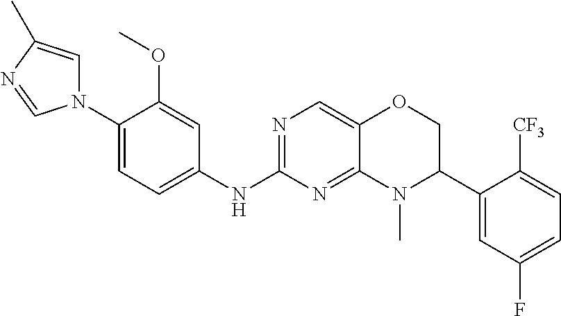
C1(N2C=C(C)N=C2)=CC=C(NC2=NC=C3C(=N2)N(C)C(C2=CC(F)=CC=C2[CF3])CO3)C=C1OC
